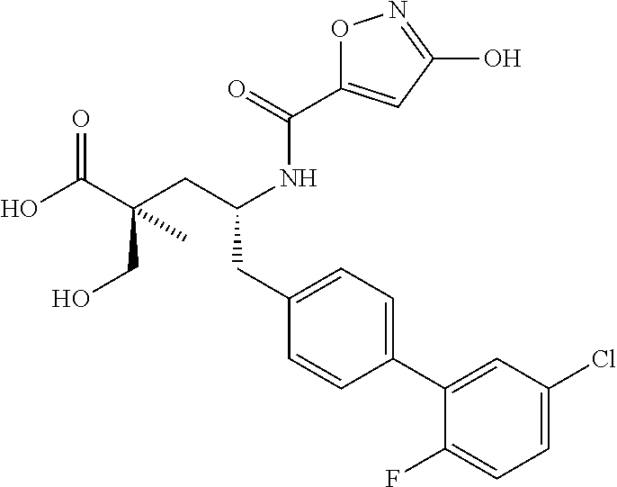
OC(=O)C(CC(NC(=O)C1=CC(O)=NO1)CC1=CC=C(C2=CC(Cl)=CC=C2F)C=C1)(CO)C
